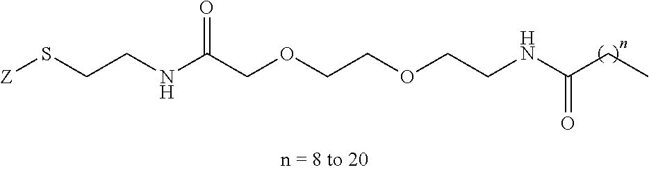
C(CS[Z])NC(COCCOCCNC(CC)=O)=O
